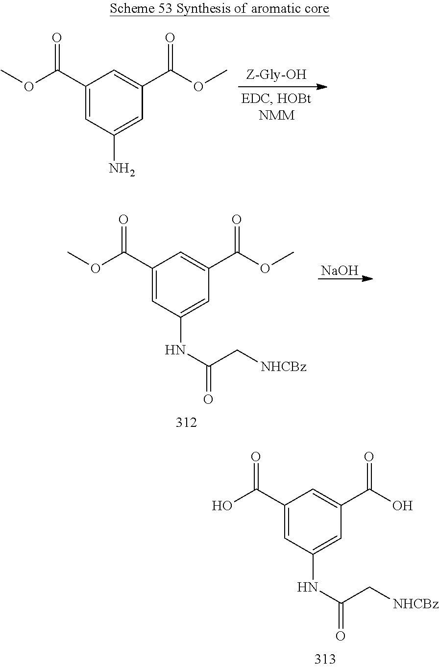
C1(C(OC)=O)=CC(N)=CC(C(OC)=O)=C1.C1(C(O)=O)=CC(NC(C[NHCBz])=O)=CC(C(O)=O)=C1.C1(C(OC)=O)=CC(NC(C[NHCBz])=O)=CC(C(OC)=O)=C1.[NaOH]
